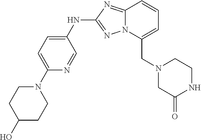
C1(O)CCN(C2=CC=C(NC3=NN4C(=N3)C=CC=C4CN3CC(=O)NCC3)C=N2)CC1
